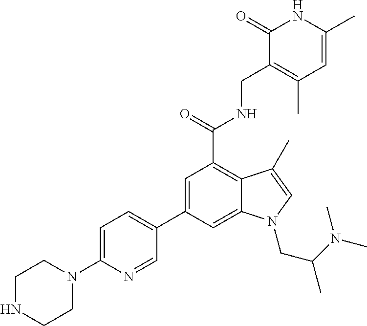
C1=C(C)NC(=O)C(CNC(C2=C3C(=CC(C4=CC=C(N5CCNCC5)N=C4)=C2)N(CC(N(C)C)C)C=C3C)=O)=C1C
